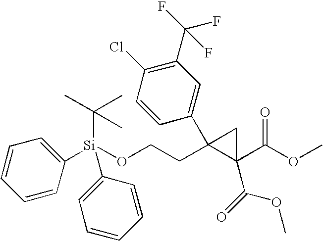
C1([Si](OCCC2(C3=CC(C(F)(F)F)=C(Cl)C=C3)C(C(OC)=O)(C(=O)OC)C2)(C(C)(C)C)C2=CC=CC=C2)=CC=CC=C1
